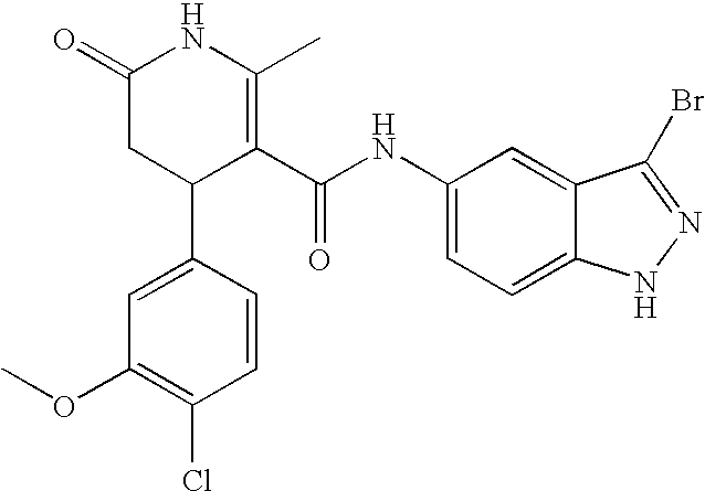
C1=C(C2C(C(NC3=CC=C4C(=C3)C(Br)=NN4)=O)=C(C)NC(=O)C2)C=CC(Cl)=C1OC
